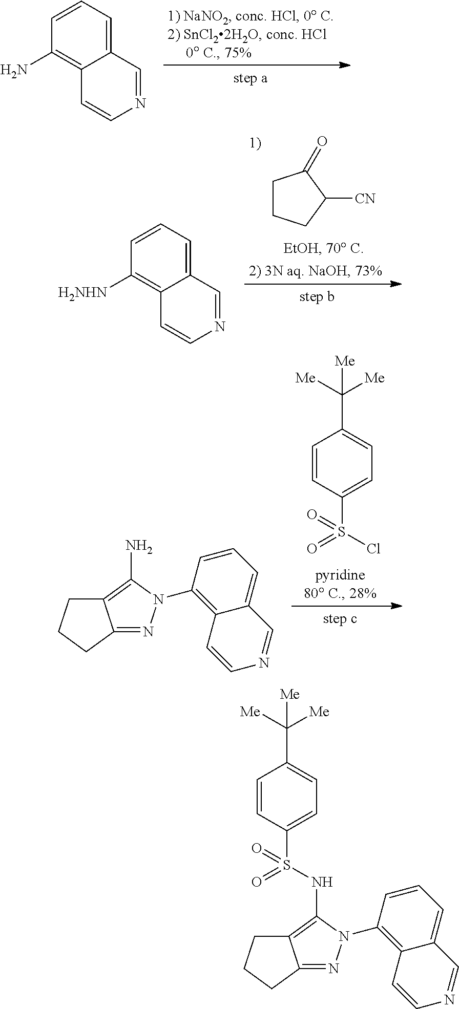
C1=CC=C2C(=C1N)C=CN=C2.C1CCC([CN])C1=O.C1=CC=C2C(=C1[H2NHN])C=CN=C2.C1=CC(S(=O)(Cl)=O)=CC=C1C([Me])([Me])[Me].C12=C(N)N(C3=C4C(=CC=C3)C=NC=C4)N=C1CCC2.C1=CC(S(=O)(=O)NC2=C3CCCC3=NN2C2=C3C(=CC=C2)C=NC=C3)=CC=C1C([Me])([Me])[Me]
